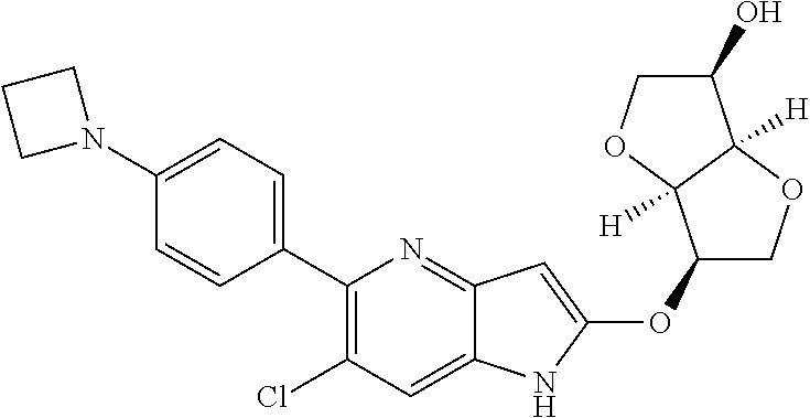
C1(C2=CC=C(N3CCC3)C=C2)=C(Cl)C=C2C(=N1)C=C(OC1COC3([H])C1([H])OCC3O)N2
